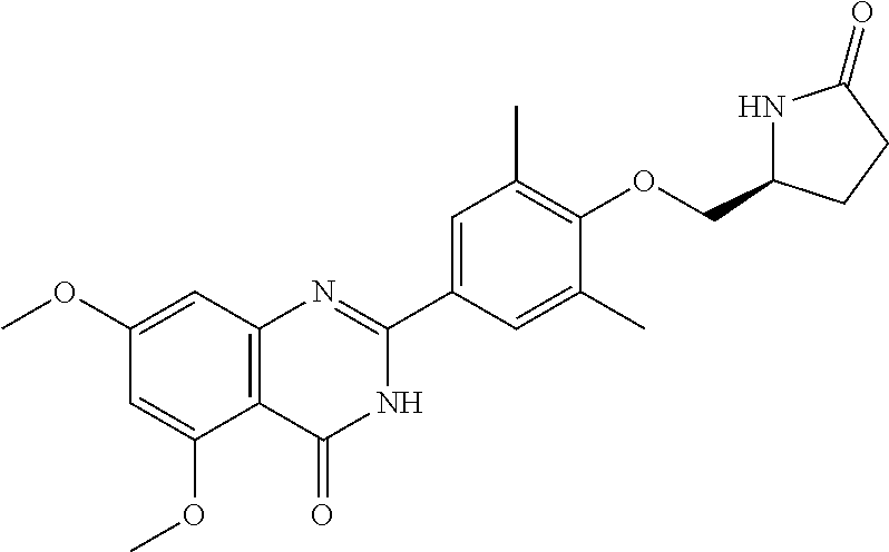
C12=C(C(=O)NC(C3=CC(C)=C(OCC4NC(=O)CC4)C(C)=C3)=N1)C(OC)=CC(OC)=C2
